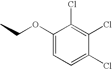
CCOC1=CC=C(Cl)C(Cl)=C1Cl
